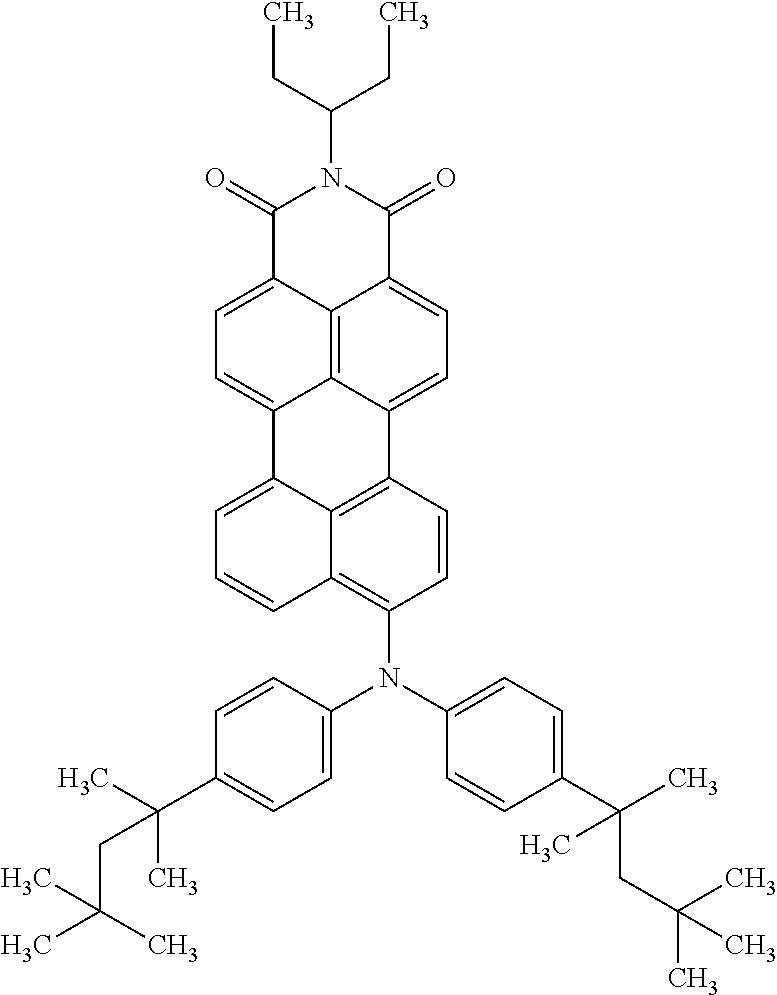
C1(=O)C2=CC=C3C4=C2C(=CC=C4C2=C4C3=CC=CC4=C(N(C3=CC=C(C(CC(C)(C)C)(C)C)C=C3)C3=CC=C(C(C)(C)CC(C)(C)C)C=C3)C=C2)C(=O)N1C(CC)CC
